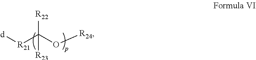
[d][R21]C(O[R24])([R22])[R23]
